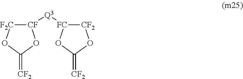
[CF]1([Q3][FC]2[CF2]OC(=[CF2])O2)[F2C]OC(=[CF2])O1
